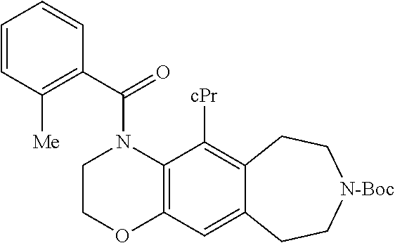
C1COC2=C(N1C(C1=C([Me])C=CC=C1)=O)C([cPr])=C1C(=C2)CC[N-Boc]CC1
